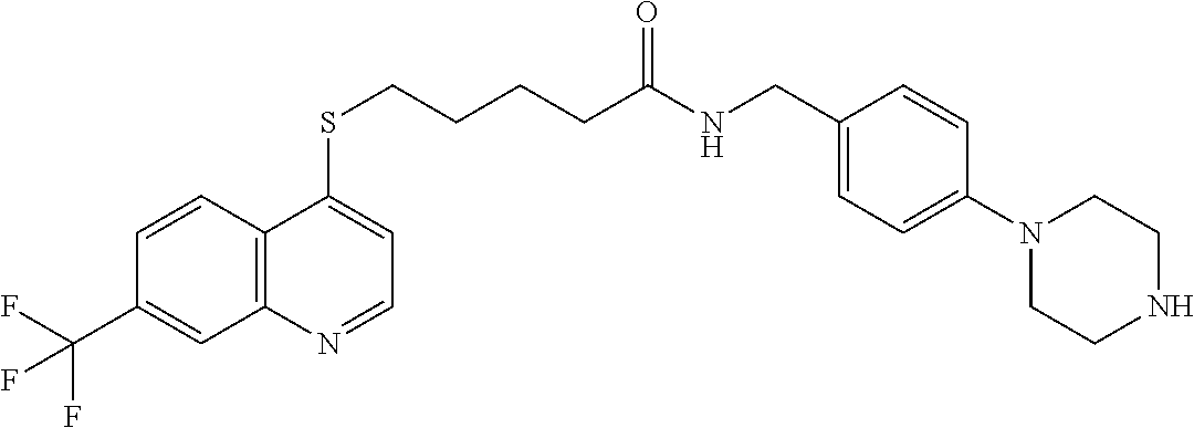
C12=C(C=CC(C(F)(F)F)=C1)C(SCCCCC(NCC1=CC=C(N3CCNCC3)C=C1)=O)=CC=N2
